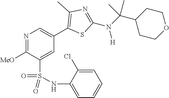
N1=C([MeO])C(S(NC2=CC=CC=C2Cl)(=O)=O)=CC(C2=C(C)N=C(N(C(C3CCOCC3)(C)C)[H])S2)=C1
